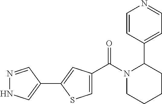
N1(C(C2=CSC(C3=CNN=C3)=C2)=O)CCCCC1C1=CC=NC=C1
